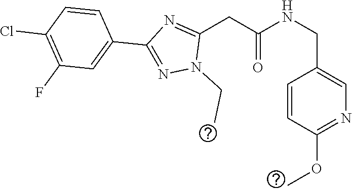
C(C1=CN=C(OC)C=C1)NC(CC1=NC(C2=CC(F)=C(Cl)C=C2)=NN1CC)=O
